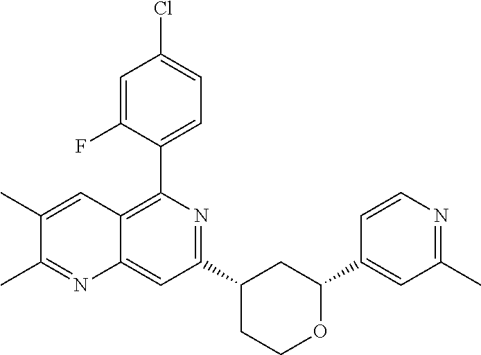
C1(C2=C3C(=CC(C4CCOC(C5=CC(C)=NC=C5)C4)=N2)N=C(C)C(C)=C3)=CC=C(Cl)C=C1F
